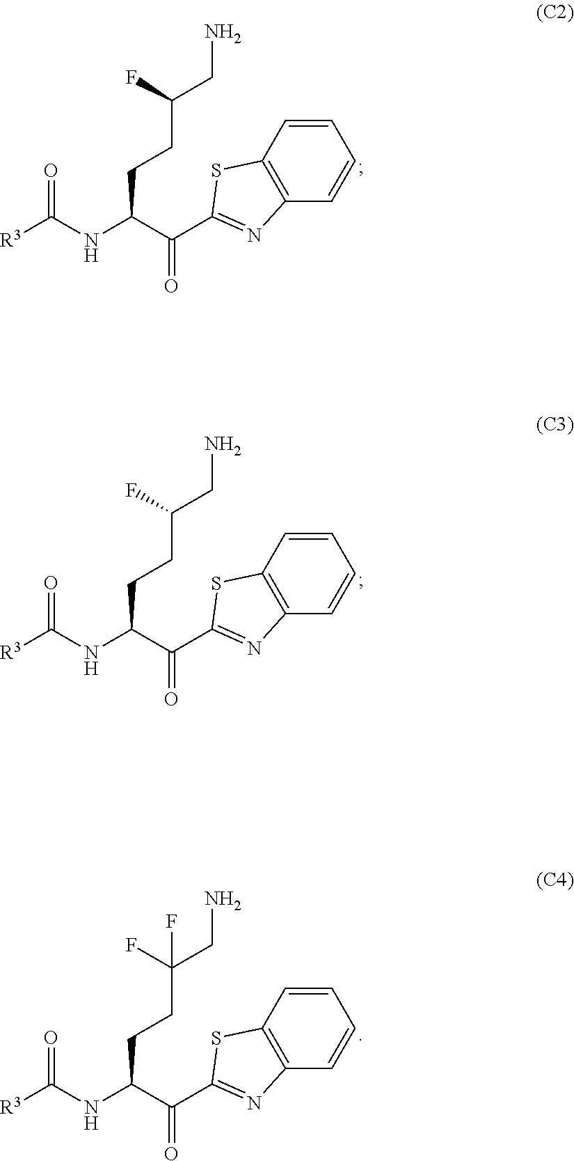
[R3]C(NC(C(C1=NC2=C(S1)C=CC=C2)=O)CCC(CN)F)=O.[R3]C(NC(C(C1=NC2=C(S1)C=CC=C2)=O)CCC(CN)F)=O.[R3]C(NC(C(C1=NC2=C(S1)C=CC=C2)=O)CCC(CN)(F)F)=O
